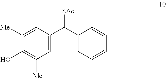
C1=C(C(C2=CC=CC=C2)[SAc])C=C([Me])C(O)=C1[Me]
